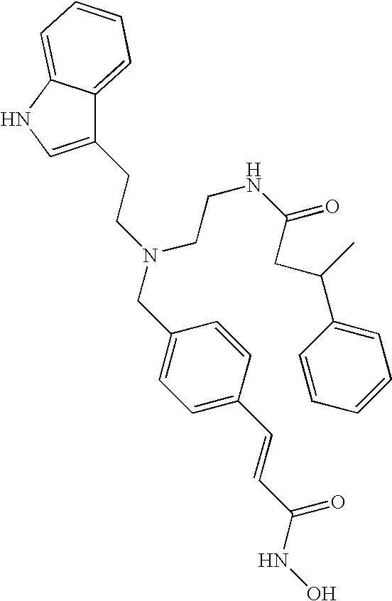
C1(CCN(CC2=CC=C(C=CC(NO)=O)C=C2)CCNC(=O)CC(C2=CC=CC=C2)C)=CNC2=CC=CC=C12
